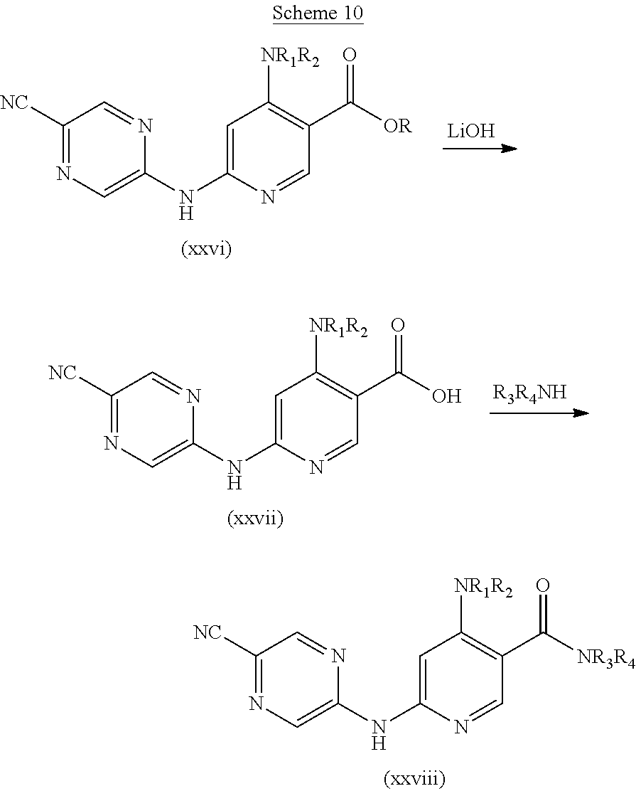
C1([NC])=NC=C(NC2=CC([NR1R2])=C(C([OR])=O)C=N2)N=C1.[LiOH].C1([NC])=NC=C(NC2=CC([NR1R2])=C(C(O)=O)C=N2)N=C1.[R3R4NH].C1([NC])=NC=C(NC2=CC([NR1R2])=C(C([NR3R4])=O)C=N2)N=C1
